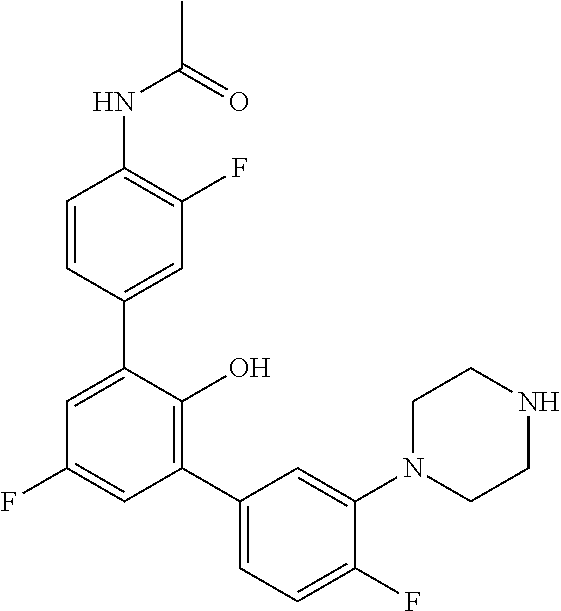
C1(NC(C)=O)=C(F)C=C(C2=CC(F)=CC(C3=CC=C(F)C(N4CCNCC4)=C3)=C2O)C=C1
